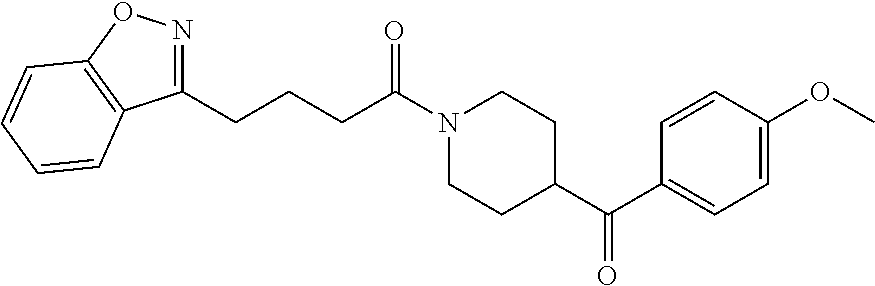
C1(CCCC(N2CCC(C(C3=CC=C(OC)C=C3)=O)CC2)=O)=NOC2=C1C=CC=C2
